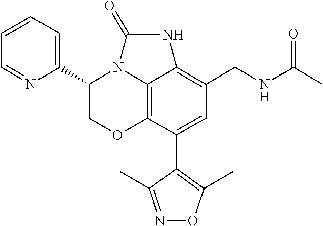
C12=C3C(C4=C(C)ON=C4C)=CC(CNC(C)=O)=C1NC(=O)N2C(C1=CC=CC=N1)CO3
